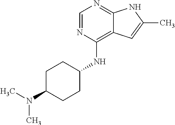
C1=NC(NC2CCC(N(C)C)CC2)=C2C(=N1)NC(C)=C2
